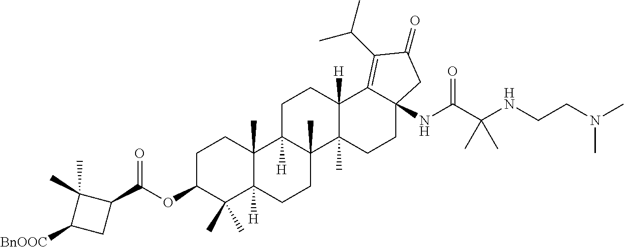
C1C2([H])C(C)(C3(C)C([H])(C1)C1=C(C(C)C)C(=O)CC1(NC(C(NCCN(C)C)(C)C)=O)CC3)CCC1([H])C2(C)CCC(OC(C2C(C)(C)C([BnOOC])C2)=O)C1(C)C
